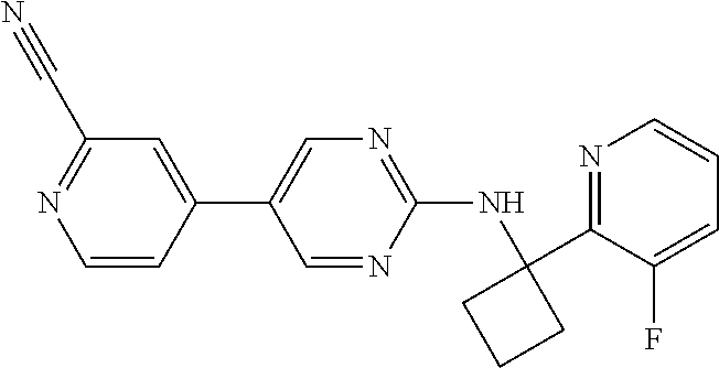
C1(C2=CN=C(NC3(C4=NC=CC=C4F)CCC3)N=C2)=CC(C#N)=NC=C1
